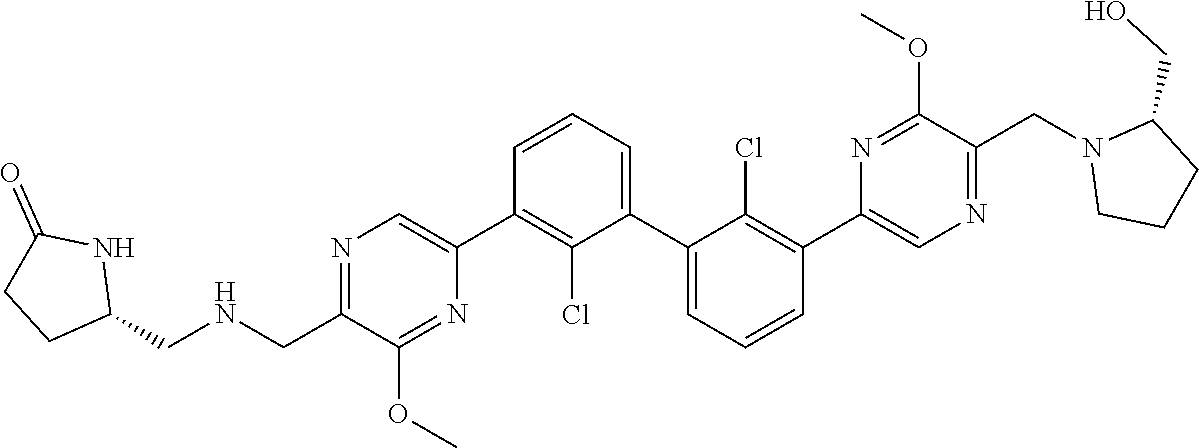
N1=C(CNCC2NC(=O)CC2)C(OC)=NC(C2=C(Cl)C(C3=CC=CC(C4=CN=C(CN5CCCC5CO)C(OC)=N4)=C3Cl)=CC=C2)=C1
